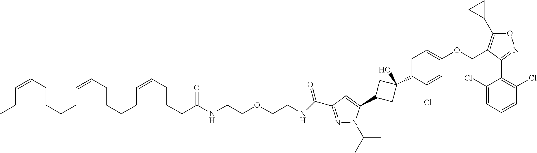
N1=C(C(NCCOCCNC(CCCC=CCCCCC=CCCCCC=CCC)=O)=O)C=C(C2CC(C3=CC=C(OCC4=C(C5CC5)ON=C4C4=C(Cl)C=CC=C4Cl)C=C3Cl)(O)C2)N1C(C)C
